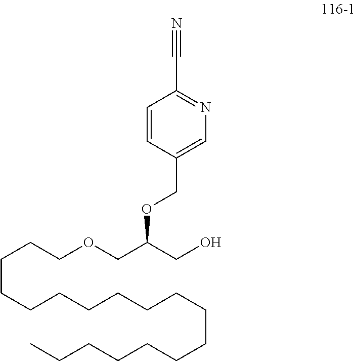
C1=C(COC(CO)COCCCCCCCCCCCCCCCCCC)C=CC(C#N)=N1
